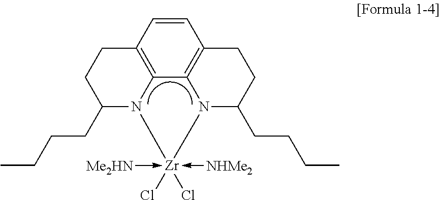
C12=C3C4=C(C=C1)CCC(CCCC)N4[Zr](-[Me2HN])(-[NHMe2])(Cl)(Cl)N3C(CCCC)CC2
